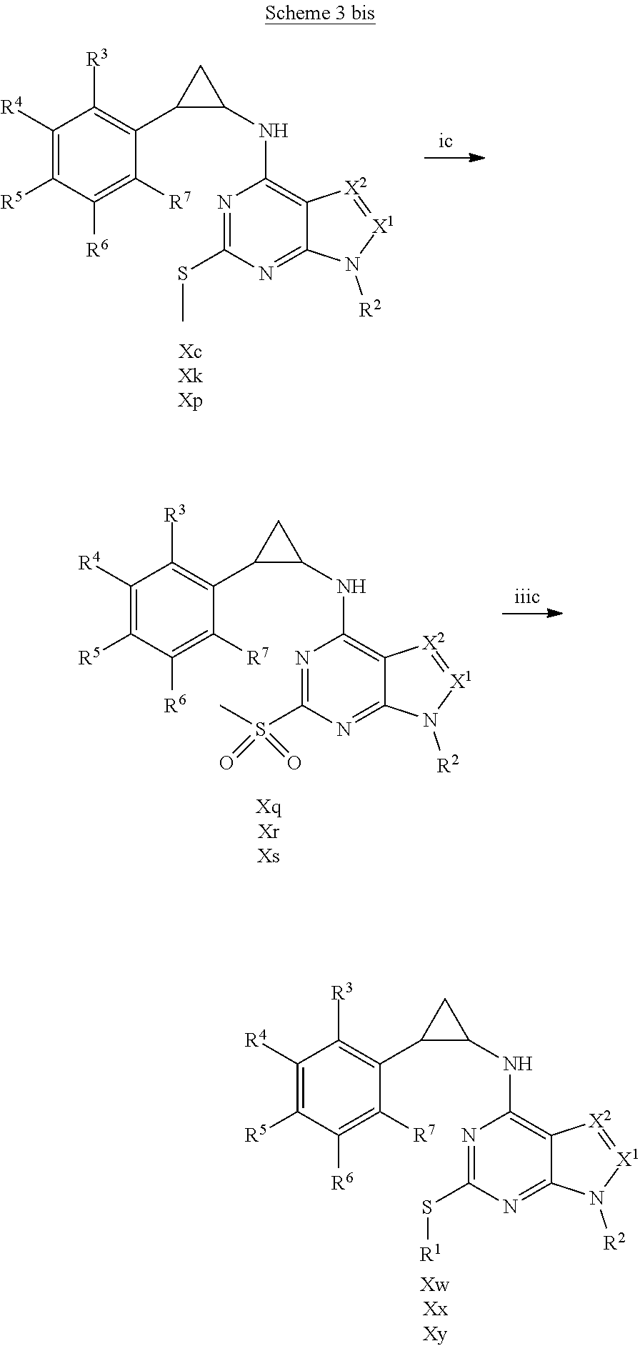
C1([R4])=C([R5])C([R6])=C([R7])C(C2C(NC3=C4C(=NC(S[R1])=N3)N([R2])[X1]=[X2]4)C2)=C1[R3].C1([R4])=C([R5])C([R6])=C([R7])C(C2C(NC3=C4C(=NC(SC)=N3)N([R2])[X1]=[X2]4)C2)=C1[R3].C1([R4])=C([R5])C([R6])=C([R7])C(C2C(NC3=C4C(=NC(S(C)(=O)=O)=N3)N([R2])[X1]=[X2]4)C2)=C1[R3]
